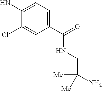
C1(C(=O)NCC(N)([Me])[Me])=CC=C(N)C(Cl)=C1
